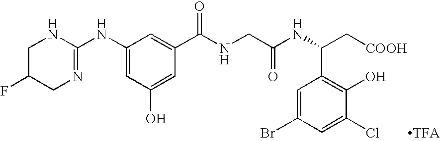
C1(NC2=NCC(F)CN2)=CC(O)=CC(C(NCC(NC(C[COOH])C2=C(O)C(Cl)=CC(Br)=C2)=O)=O)=C1
